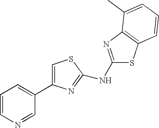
C1(NC2=NC3=C(S2)C=CC=C3C)=NC(C2=CC=CN=C2)=CS1
